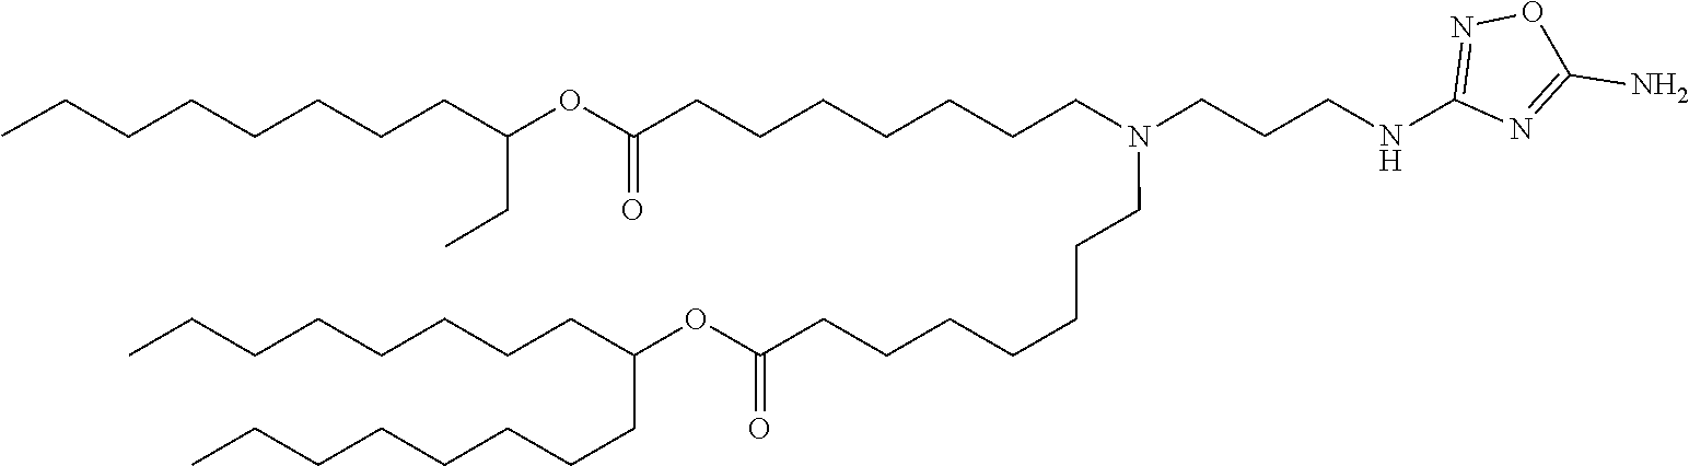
C(CCCCC(CCCCCCCC)OC(=O)CCCCCCCN(CCCCCCCC(OC(CC)CCCCCCCC)=O)CCCNC1=NOC(N)=N1)CCC
